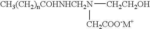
[CH2CH2OH][CH3(CH2)nCOHNHCH2N][CH2COO-M+]
